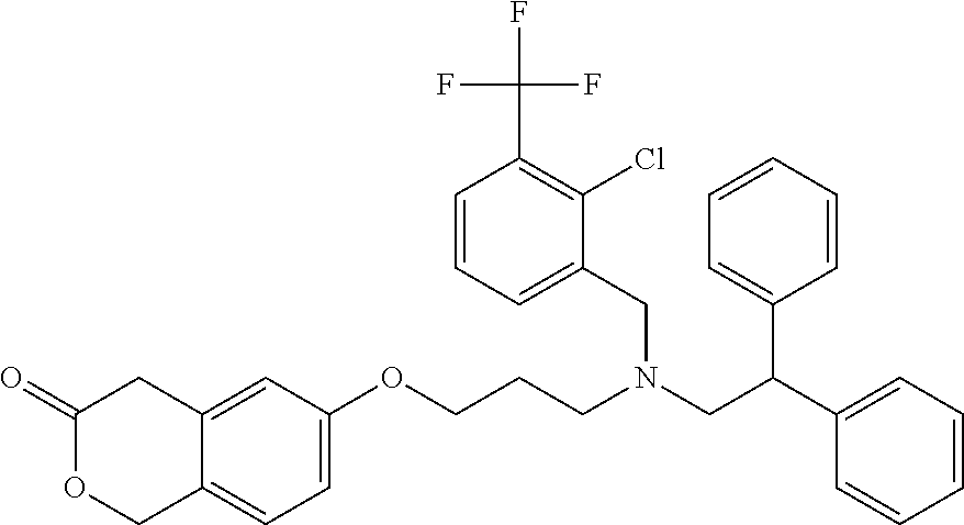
C1=C(OCCCN(CC(C2=CC=CC=C2)C2=CC=CC=C2)CC2=CC=CC(C(F)(F)F)=C2Cl)C=C2C(=C1)COC(=O)C2
